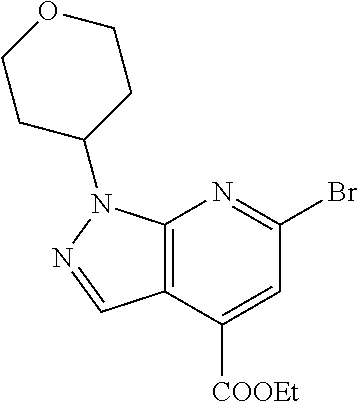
C12=C(C([COOEt])=CC(Br)=N1)C=NN2C1CCOCC1
